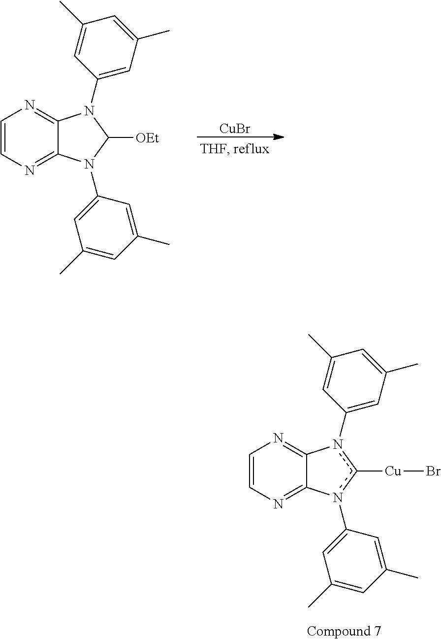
C1=CN=C2C(=N1)N(C1=CC(C)=CC(C)=C1)C([OEt])N2C1=CC(C)=CC(C)=C1.[CuBr].C1=CN=C2C(=N1)n(C1=CC(C)=CC(C)=C1)c([Cu]Br)n2C1=CC(C)=CC(C)=C1
